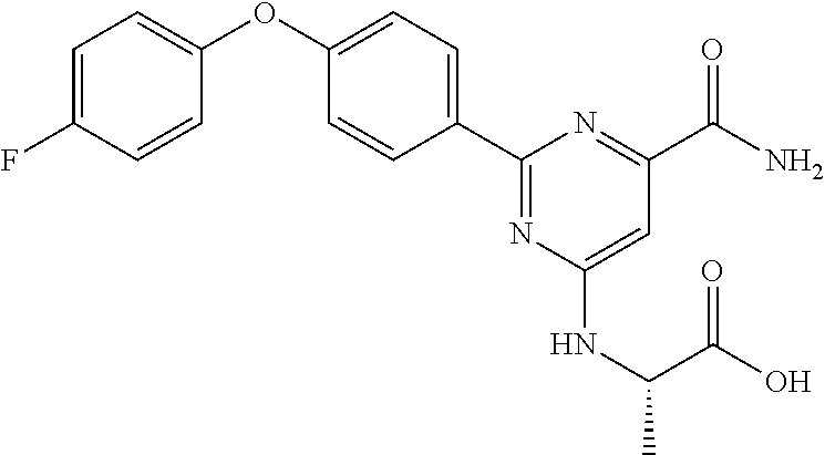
C1=C(F)C=CC(OC2=CC=C(C3=NC(NC(C(=O)O)C)=CC(C(N)=O)=N3)C=C2)=C1
